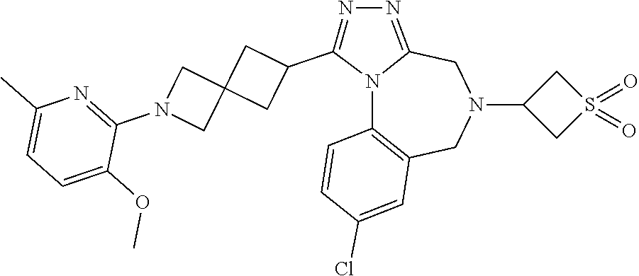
N12C3=C(CN(C4CS(=O)(=O)C4)CC1=NN=C2C1CC2(C1)CN(C1=NC(C)=CC=C1OC)C2)C=C(Cl)C=C3
